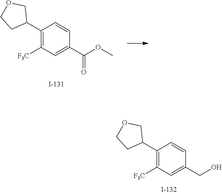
C1(C2COCC2)=C([F3C])C=C(C(OC)=O)C=C1.C1(C2COCC2)=C([F3C])C=C(CO)C=C1
